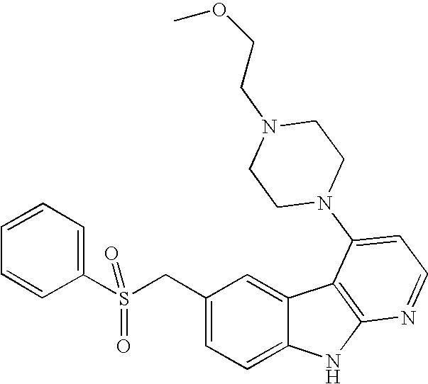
C1(CS(C2=CC=CC=C2)(=O)=O)=CC=C2C(=C1)C1=C(N2)N=CC=C1N1CCN(CCOC)CC1
